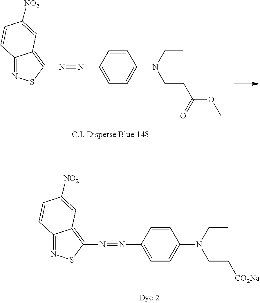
N(=NC1=CC=C(N(CC)CCC(OC)=O)C=C1)C1=C2C(=NS1)C=CC([NO2])=C2.N(=NC1=CC=C(N(CC)CC[CO2Na])C=C1)C1=C2C(=NS1)C=CC([NO2])=C2
